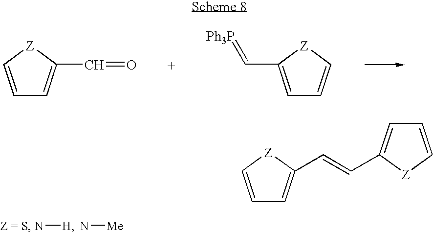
C1=C[Z]C(C=O)=C1.C1=C(C=[Ph3P])[Z]C=C1.N[H].N[Me].C1=C[Z]C(C=CC2=CC=C[Z]2)=C1
